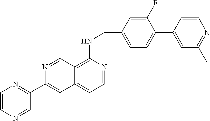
C12=C(NCC3=CC=C(C4=CC(C)=NC=C4)C(F)=C3)N=CC=C1C=C(C1=NC=CN=C1)N=C2
